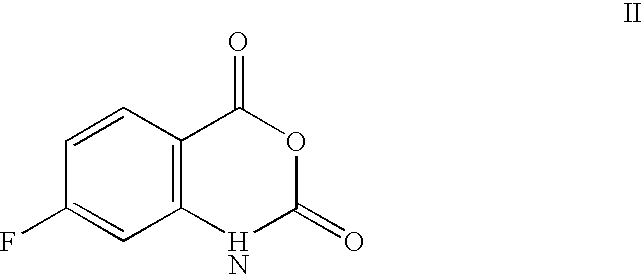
C1=CC2=C(C=C1F)NC(=O)OC2=O
